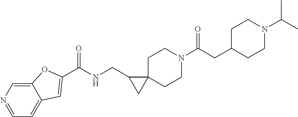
C1C2(CCN(C(CC3CCN(C(C)C)CC3)=O)C1)C(CNC(=O)C1=CC3=CC=NC=C3O1)C2
